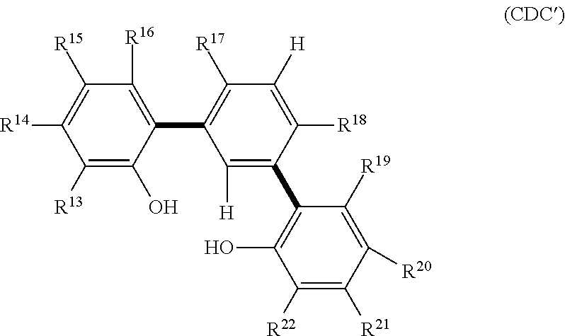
C1([R15])=C([R14])C([R13])=C(O)C(C2=C([R17])C([H])=C([R18])C(C3=C(O)C([R22])=C([R21])C([R20])=C3[R19])=C2[H])=C1[R16]
